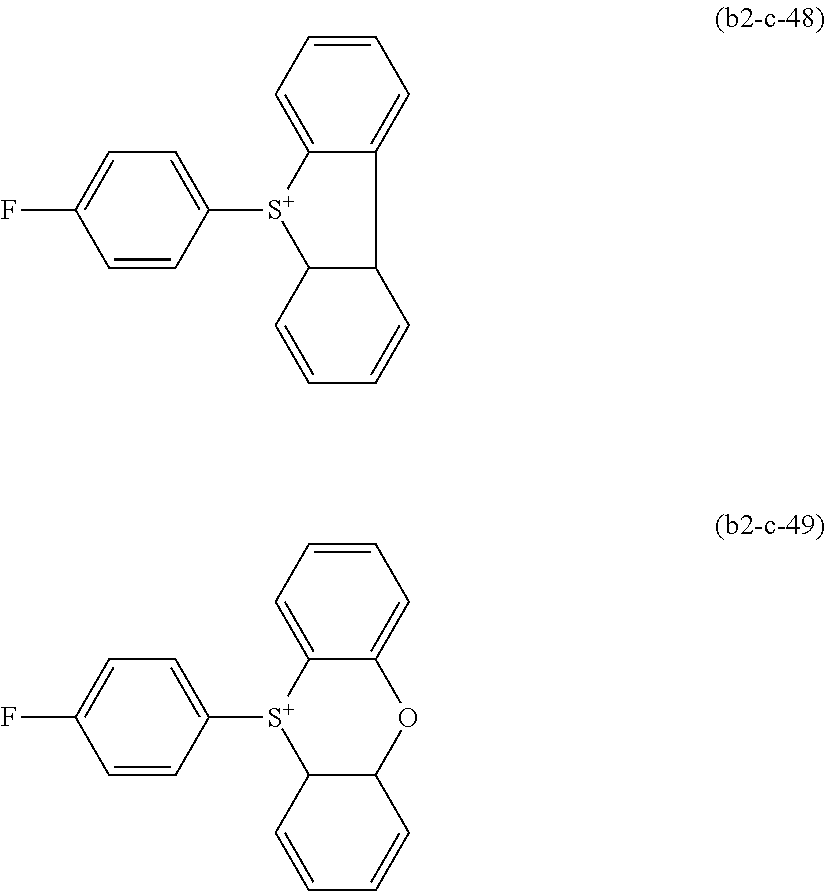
C1=CC=C2C(=C1)C1C([S+]2C2=CC=C(F)C=C2)C=CC=C1.C1=CC=C2C(=C1)OC1C([S+]2C2=CC=C(F)C=C2)C=CC=C1
